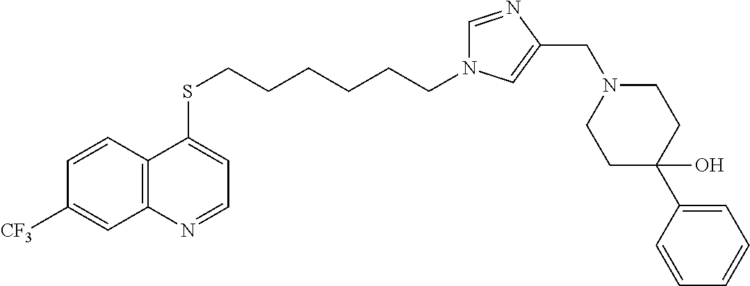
C12=C(C=CC([CF3])=C1)C(SCCCCCCN1C=NC(CN3CCC(C4=CC=CC=C4)(O)CC3)=C1)=CC=N2
